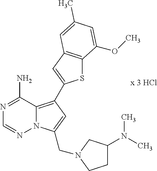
S1C2=C(C=C1C1=C3N(N=CN=C3N)C(CN3CC(N(C)C)CC3)=C1)C=C(C)C=C2OC
